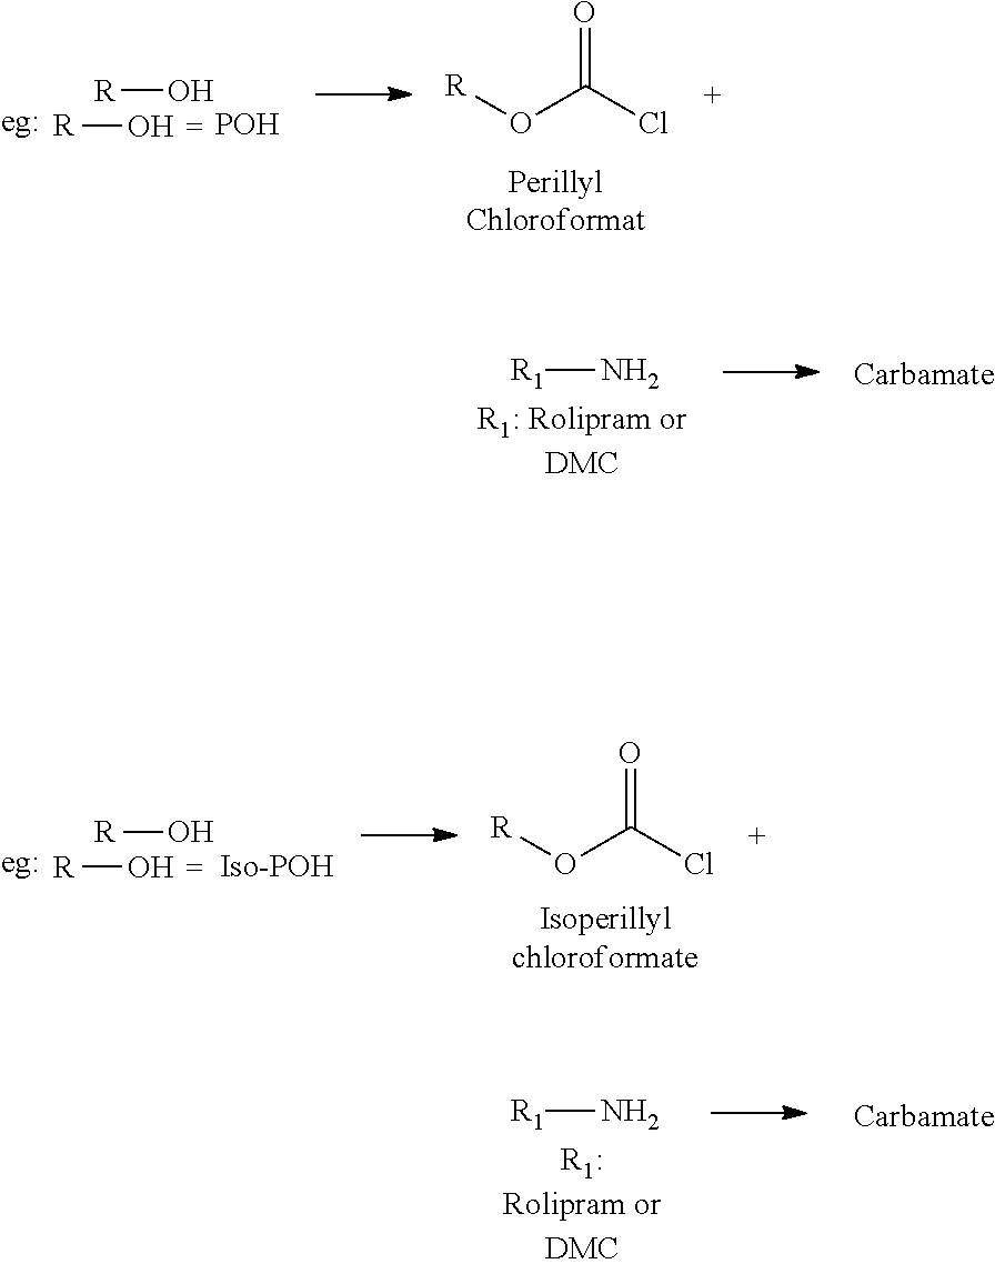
[R]O.[R]O.[POH].[R]OC(Cl)=O.[R1]N.[R]O.[R]O.[Iso-POH].[R]OC(Cl)=O.[R1]N
